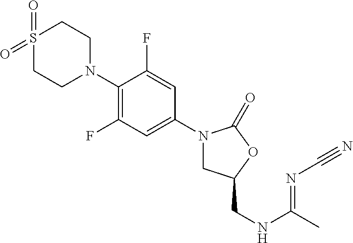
N1(C2=C(F)C=C(N3CC(CNC(C)=NC#N)OC3=O)C=C2F)CCS(=O)(=O)CC1
